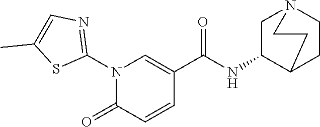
N1(C2=NC=C(C)S2)C(=O)C=CC(C(NC2C3CCN(C2)CC3)=O)=C1
